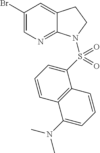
BrC1=CN=C2C(=C1)CCN2S(C1=CC=CC2=C1C=CC=C2N(C)C)(=O)=O
